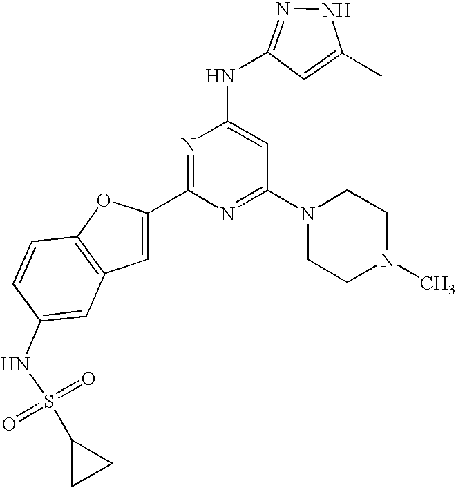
C1(C2=NC(NC3=NNC(C)=C3)=CC(N3CCN(C)CC3)=N2)=CC2=C(O1)C=CC(NS(=O)(=O)C1CC1)=C2
